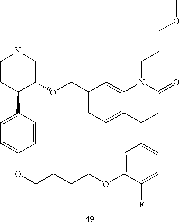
C1CC(C2=CC=C(OCCCCOC3=CC=CC=C3F)C=C2)C(OCC2=CC=C3C(=C2)N(CCCOC)C(=O)CC3)CN1
